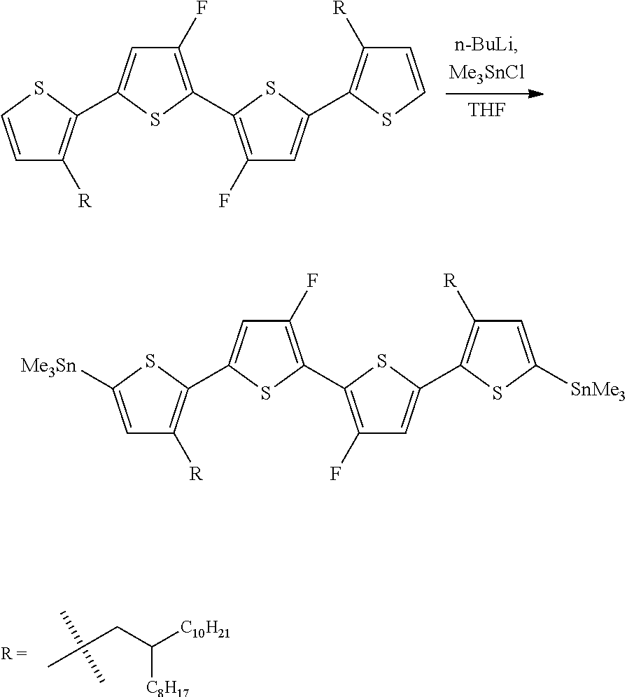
CC(C)(CC([C8H17])[C10H21])C.[THF].C1(F)=C(C2=C(F)C=C(C3=C([R])C=CS3)S2)SC(C2=C([R])C=CS2)=C1.C1(F)=C(C2=C(F)C=C(C3=C([R])C=C([SnMe3])S3)S2)SC(C2=C([R])C=C([Me3Sn])S2)=C1
